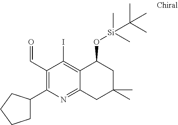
C1(C=O)=C(C2CCCC2)N=C2C(=C1I)C(O[Si](C)(C)C(C)(C)C)CC(C)(C)C2
